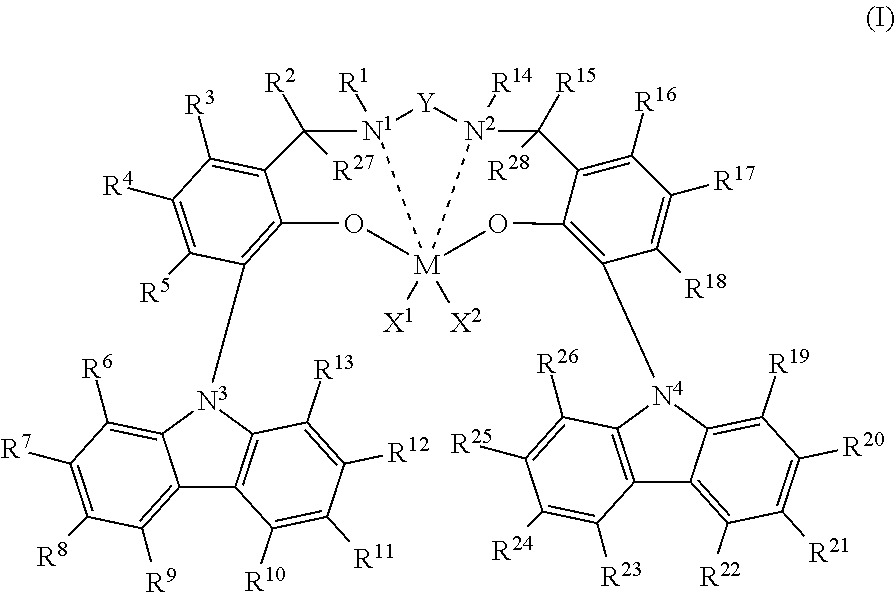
C12=C([R9])C([R8])=C([R7])C([R6])=C1[N3](C1=C3C(=C([R3])C([R4])=C1[R5])C([R2])([R27])[N1]1([R1])[Y][N2]4([R14])C([R15])([R28])C5=C([R16])C([R17])=C([R18])C([N4]6C7=C(C8=C([R22])C([R21])=C([R20])C([R19])=C86)C([R23])=C([R24])C([R25])=C7[R26])=C5O[M]14([X1])([X2])O3)C1=C2C([R10])=C([R11])C([R12])=C1[R13]
